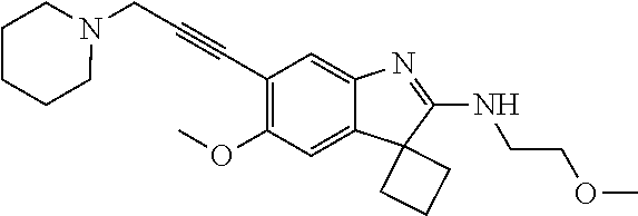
C(C1=C(OC)C=C2C(=C1)N=C(NCCOC)C21CCC1)#CCN1CCCCC1
